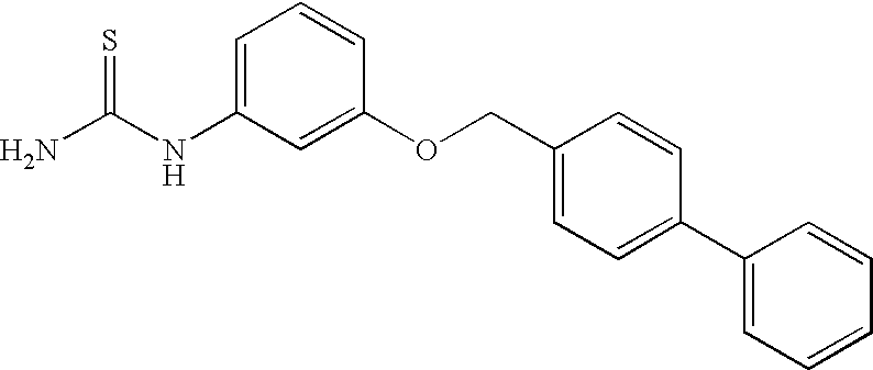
NC(NC1=CC=CC(OCC2=CC=C(C3=CC=CC=C3)C=C2)=C1)=S
